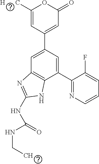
C1=C(C2=CC3=C(C(C4=NC=CC=C4F)=C2)NC(NC(NCC)=O)=N3)C=C([H      C])OC1=O
